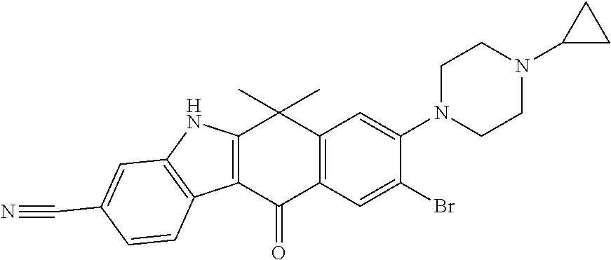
C12=C(C(C)(C)C3=C(C1=O)C=C(Br)C(N1CCN(C4CC4)CC1)=C3)NC1=C2C=CC(C#N)=C1
